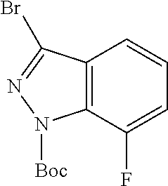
C12=C(C(F)=CC=C1)N([Boc])N=C2Br
